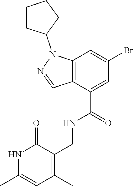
C12=C(C(C(NCC3=C(C)C=C(C)NC3=O)=O)=CC(Br)=C1)C=NN2C1CCCC1
